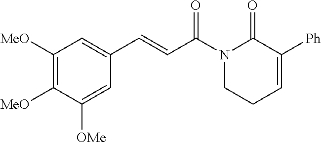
C1([MeO])=C([MeO])C([OMe])=CC(C=CC(N2CCC=C([Ph])C2=O)=O)=C1
